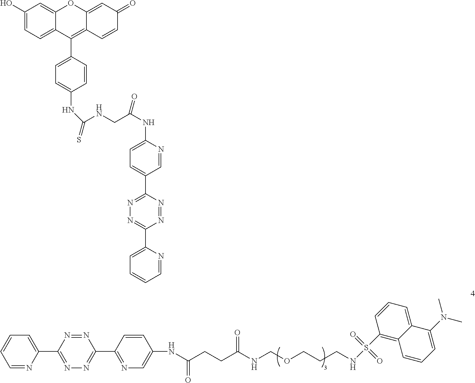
C1=CC=NC(C2=NN=C(C3=NC=C(NC(CCC(NCOCCCNS(C4=C5C(=CC=C4)C(N(C)C)=CC=C5)(=O)=O)=O)=O)C=C3)N=N2)=C1.C1(O)=CC=C2C(=C1)OC1=CC(=O)C=CC1=C2C1=CC=C(NC(NCC(NC2=CC=C(C3=NN=C(C4=CC=CC=N4)N=N3)C=N2)=O)=S)C=C1
